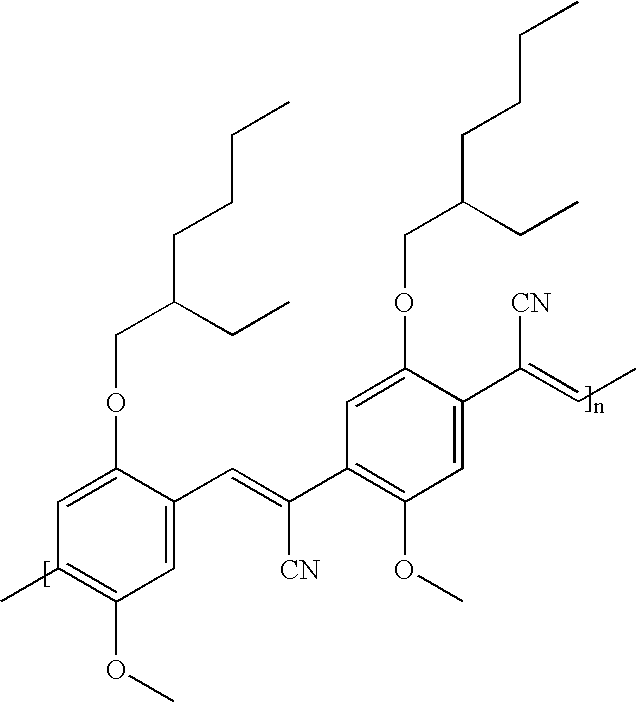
C1=C(OCC(CCCC)CC)C(C=C(C2=C(OC)C=C(C(=CC)[CN])C(OCC(CCCC)CC)=C2)[CN])=CC(OC)=C1C
